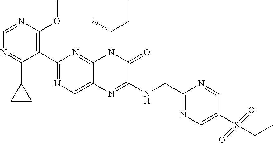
C1(C2=NC=C3C(=N2)N(C(C)CC)C(=O)C(NCC2=NC=C(S(CC)(=O)=O)C=N2)=N3)=C(OC)N=CN=C1C1CC1
